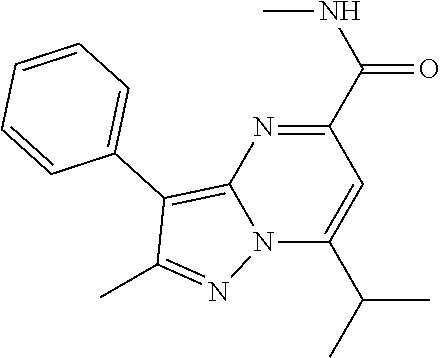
N12C(C(C)C)=CC(C(NC)=O)=NC1=C(C1=CC=CC=C1)C(C)=N2
